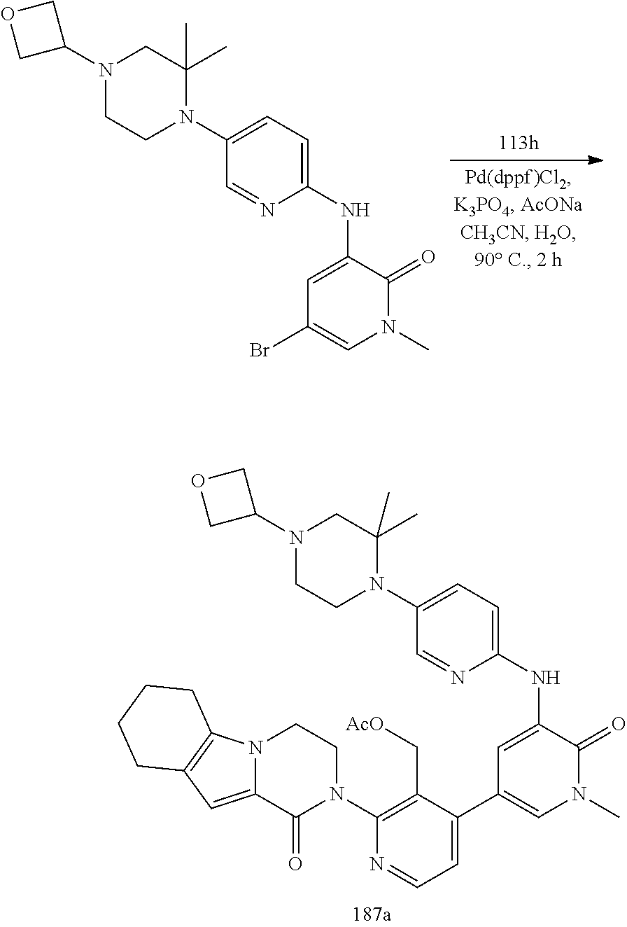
N1(C2COC2)CCN(C2=CC=C(NC3=CC(Br)=CN(C)C3=O)N=C2)C(C)(C)C1.N1(C2COC2)CCN(C2=CC=C(NC3=CC(C4=CC=NC(N5CCN6C(=CC7=C6CCCC7)C5=O)=C4C[AcO])=CN(C)C3=O)N=C2)C(C)(C)C1
